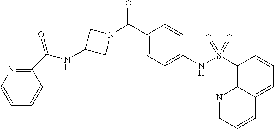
C1(C(N2CC(NC(C3=NC=CC=C3)=O)C2)=O)=CC=C(NS(C2=C3C(=CC=C2)C=CC=N3)(=O)=O)C=C1
